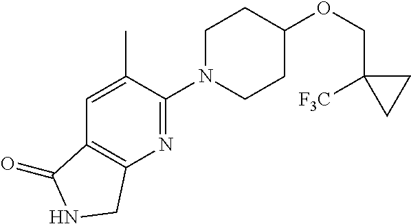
C(OC1CCN(C2=NC3=C(C=C2C)C(=O)NC3)CC1)C1([F3C])CC1
